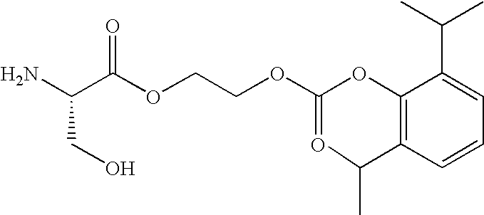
NC(C(OCCOC(OC1=C(C(C)C)C=CC=C1C(C)C)=O)=O)CO
